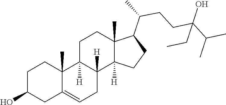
C1C2=CCC3([H])C([H])(C2(C)CCC1O)CCC1(C)C(C(CCC(C(C)C)(O)CC)C)CCC13[H]
